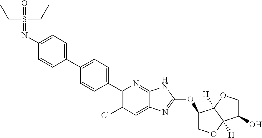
C1(C2=CC=C(C3=CC=C(N=S(=O)(CC)CC)C=C3)C=C2)=C(Cl)C=C2C(=N1)NC(OC1COC3([H])C1([H])OCC3O)=N2
